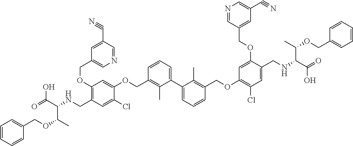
C1(OCC2=CN=CC(C#N)=C2)=C(CNC(C(=O)O)C(OCC2=CC=CC=C2)C)C=C(Cl)C(OCC2=C(C)C(C3=CC=CC(COC4=C(Cl)C=C(CNC(C(O)=O)C(OCC5=CC=CC=C5)C)C(OCC5=CC(C#N)=CN=C5)=C4)=C3C)=CC=C2)=C1
